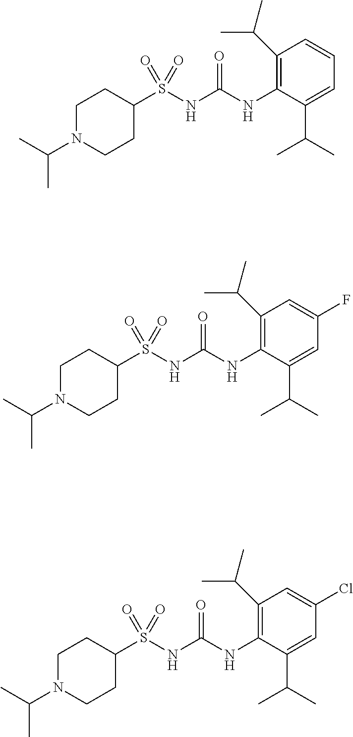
C1(S(NC(NC2=C(C(C)C)C=CC=C2C(C)C)=O)(=O)=O)CCN(C(C)C)CC1.C1(S(NC(NC2=C(C(C)C)C=C(F)C=C2C(C)C)=O)(=O)=O)CCN(C(C)C)CC1.C1(S(NC(NC2=C(C(C)C)C=C(Cl)C=C2C(C)C)=O)(=O)=O)CCN(C(C)C)CC1
